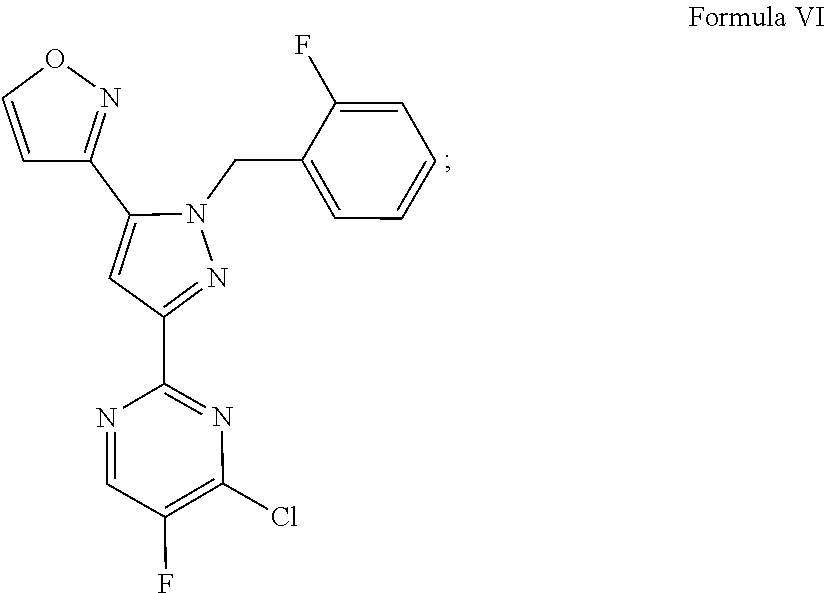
C1=C(F)C(CN2C(C3=NOC=C3)=CC(C3=NC(Cl)=C(F)C=N3)=N2)=CC=C1
